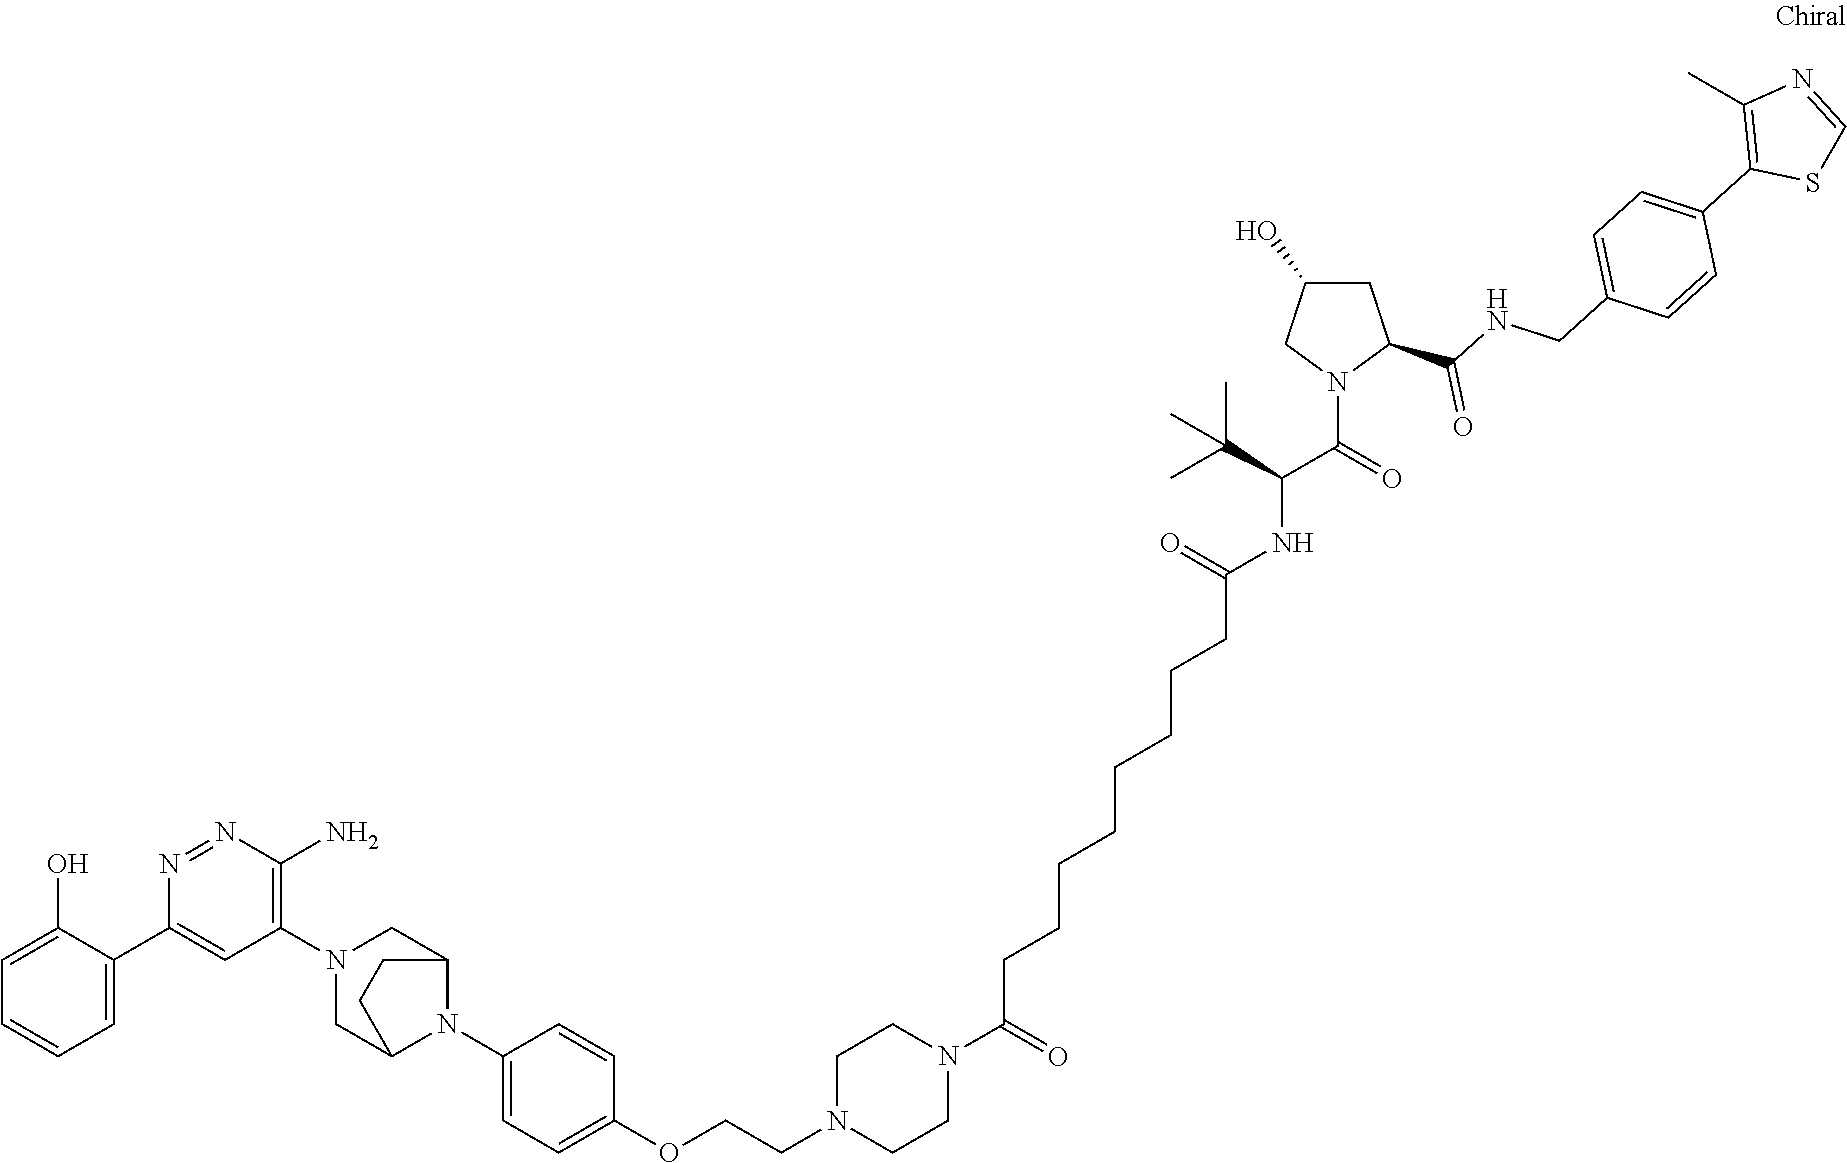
N1(C2=C(N)N=NC(C3=CC=CC=C3O)=C2)CC2N(C3=CC=C(OCCN4CCN(C(CCCCCCCCC(NC(C(C)(C)C)C(=O)N5C(C(NCC6=CC=C(C7=C(C)N=CS7)C=C6)=O)CC(O)C5)=O)=O)CC4)C=C3)C(C1)CC2
